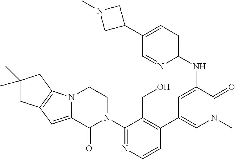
N12C(=CC3=C1CC(C)(C)C3)C(=O)N(C1=NC=CC(C3=CN(C)C(=O)C(NC4=CC=C(C5CN(C)C5)C=N4)=C3)=C1CO)CC2
